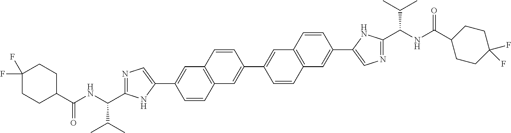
N1=C(C(NC(C2CCC(F)(F)CC2)=O)C(C)C)NC(C2=CC3=C(C=C2)C=C(C2=CC4=C(C=C(C5=CN=C(C(NC(C6CCC(F)(F)CC6)=O)C(C)C)N5)C=C4)C=C2)C=C3)=C1
